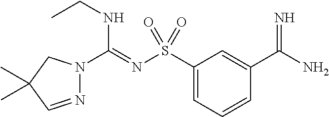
N1=CC(C)(C)CN1C(=NS(C1=CC=CC(C(N)=N)=C1)(=O)=O)NCC
